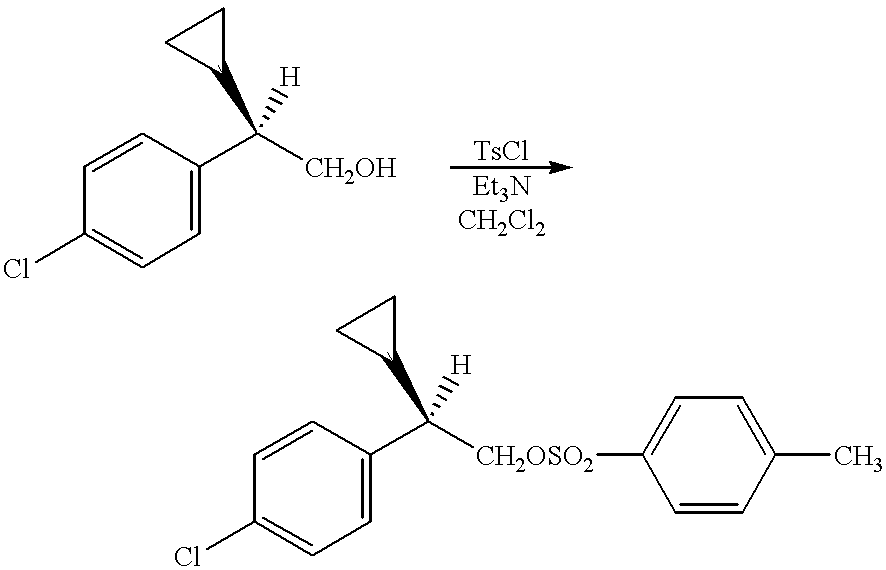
C(C1=CC=C(Cl)C=C1)(C1CC1)([H])[CH2OH].C1(C(C2CC2)([H])[CH2OSO2]C2=CC=C(C)C=C2)=CC=C(Cl)C=C1
